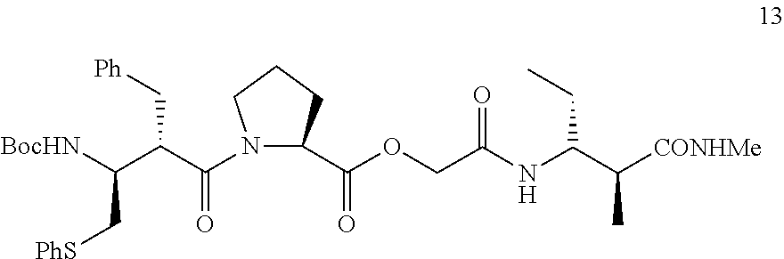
N(C(C([CONHMe])C)CC)C(COC(=O)C1N(C(C(C([BocHN])C[PhS])C[Ph])=O)CCC1)=O
